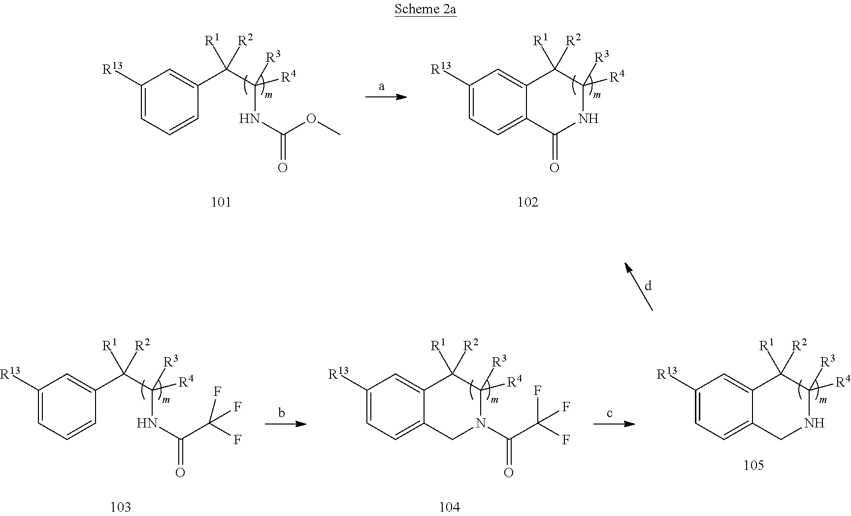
C1([R13])=CC=CC(C(C(NC(OC)=O)([R3])[R4])([R1])[R2])=C1.C1([R13])=CC=C2C(=C1)C([R1])([R2])C([R3])([R4])NC2=O.C1([R13])=CC=C2C(=C1)C([R1])([R2])C([R3])([R4])N(C(C(F)(F)F)=O)C2.C1([R13])=CC=C2C(=C1)C([R1])([R2])C([R3])([R4])NC2.C1([R13])=CC=CC(C(C(NC(C(F)(F)F)=O)([R3])[R4])([R1])[R2])=C1
